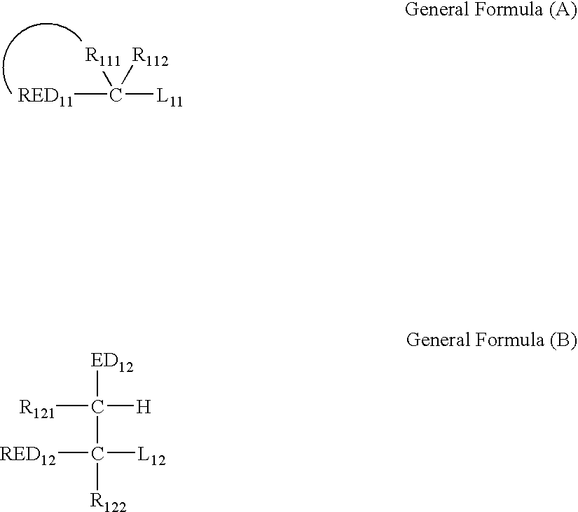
[RED11]C([L11])([R112])[R111].[R121]C([H])([ED12])C([RED12])([L12])[R122]
